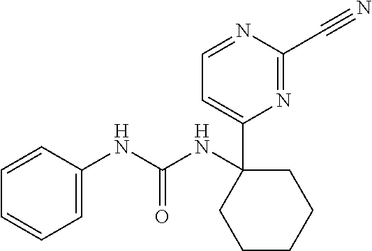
C1(NC(NC2=CC=CC=C2)=O)(C2=CC=NC(C#N)=N2)CCCCC1
